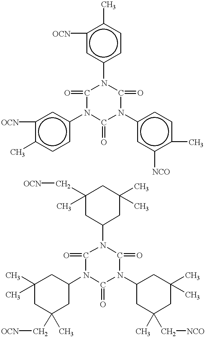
[OCN]c1cc(N2C(=O)N(c3cc([OCN])c(C)cc3)C(=O)N(c3cc([NCO])c(C)cc3)C2=O)ccc1C.C1C(N2C(=O)N(C3CC(C)(C[OCN])CC(C)(C)C3)C(=O)N(C3CC(C)(C[NCO])CC(C)(C)C3)C2=O)CC(C)(C)CC1(C[OCN])C
